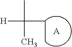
CC([H])(CC)C.[A]
